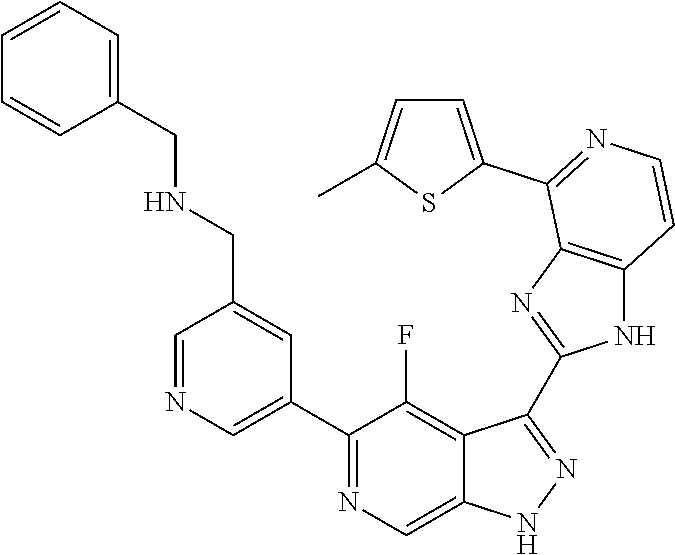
C1=NC=C(C2=NC=C3C(=C2F)C(C2=NC4=C(N2)C=CN=C4C2=CC=C(C)S2)=NN3)C=C1CNCC1=CC=CC=C1
